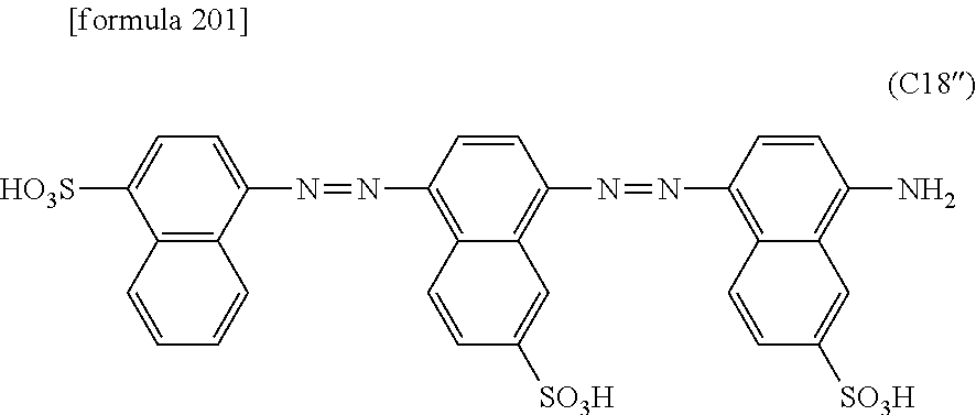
N(=NC1=C2C(=C(N=NC3=C4C(=C(N)C=C3)C=C([SO3H])C=C4)C=C1)C=C([SO3H])C=C2)C1=CC=C([HO3S])C2=C1C=CC=C2
